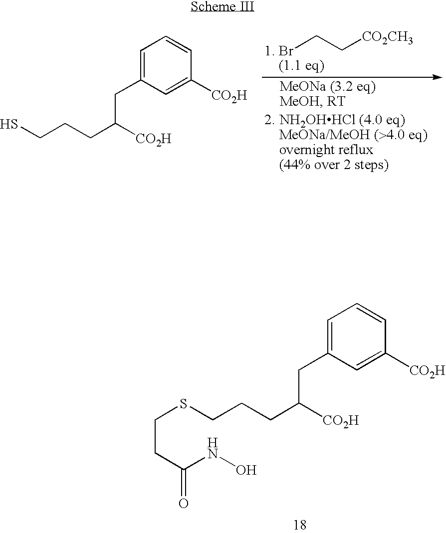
C(CC(NO)=O)SCCCC(CC1=CC=CC([CO2H])=C1)[CO2H].[1. Br]CC[CO2CH3].[2. NH2OHHCl (4.0 eq)    MeONa/MeOH (>4.0 eq)    overnight reflux    (44% over 2 steps)].SCCCC(CC1=CC=CC([CO2H])=C1)[CO2H]
